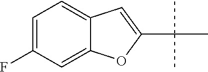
C1=C(F)C=C2C(=C1)C=C(C(C)(C)C)O2
